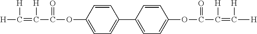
[H]C([H])=C([H])C(OC1=CC=C(C2=CC=C(OC(C(=C([H])[H])[H])=O)C=C2)C=C1)=O
